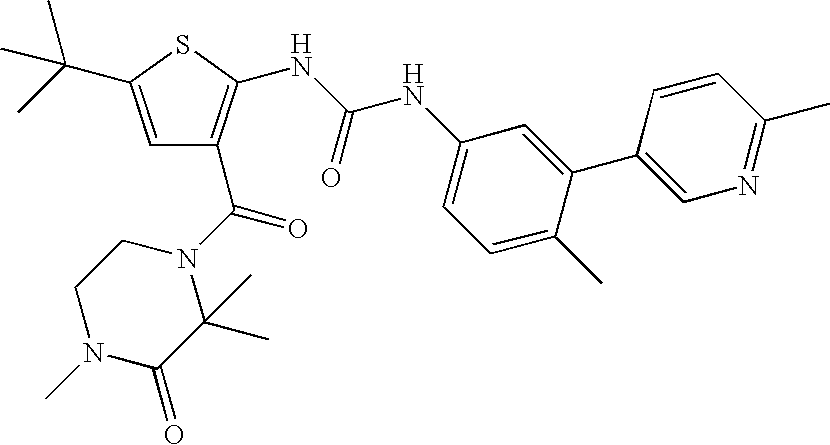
C1=C(C(C)(C)C)SC(NC(=O)NC2=CC=C(C)C(C3=CN=C(C)C=C3)=C2)=C1C(=O)N1CCN(C)C(=O)C1(C)C
